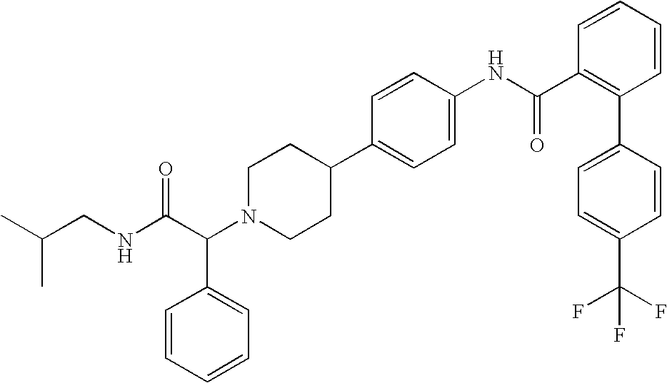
C(C(N1CCC(C2=CC=C(NC(C3=C(C4=CC=C(C(F)(F)F)C=C4)C=CC=C3)=O)C=C2)CC1)C1=CC=CC=C1)(NCC(C)C)=O
